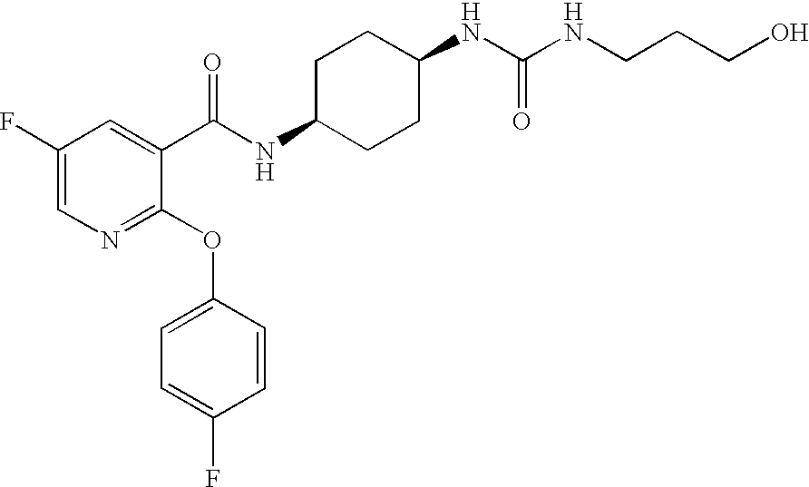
N1=C(OC2=CC=C(F)C=C2)C(C(NC2CCC(NC(=O)NCCCO)CC2)=O)=CC(F)=C1
